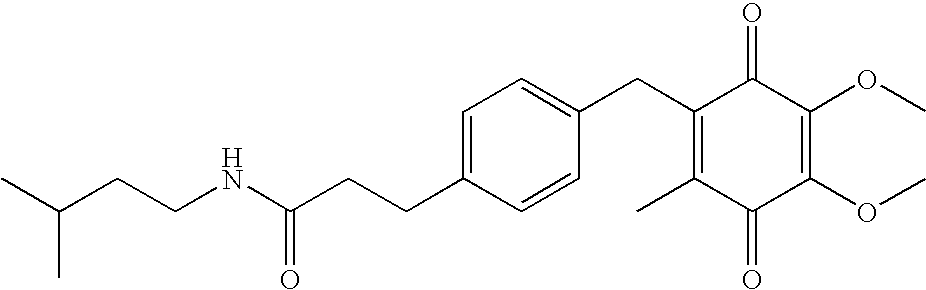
C1(=O)C(C)=C(CC2=CC=C(CCC(=O)NCCC(C)C)C=C2)C(=O)C(OC)=C1OC
